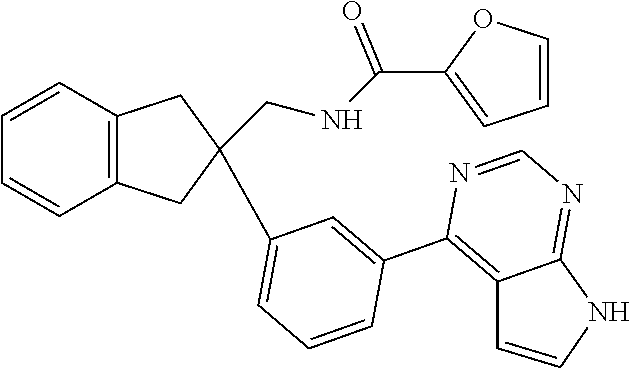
C12=C(C=CC=C1)CC(CNC(C1=CC=CO1)=O)(C1=CC=CC(C3=C4C(=NC=N3)NC=C4)=C1)C2
